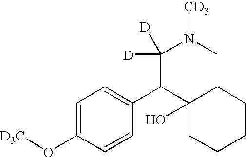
C1=C(O[D3C])C=CC(C(C2(O)CCCCC2)C(N([CD3])C)([D])[D])=C1
